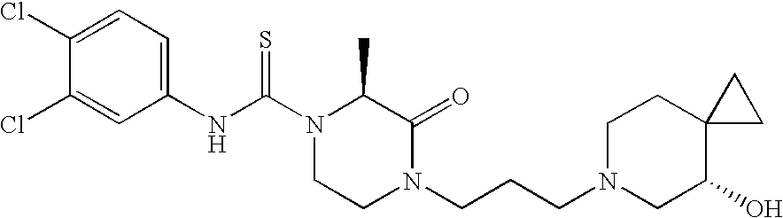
C1(NC(N2CCN(CCCN3CC(O)C4(CC3)CC4)C(=O)C2C)=S)=CC=C(Cl)C(Cl)=C1
